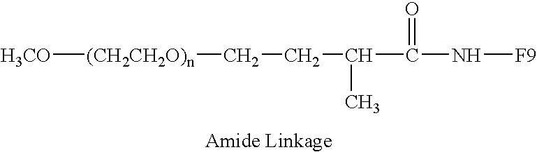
[H3CO][(CH2CH2O)n]CCC(C)C(=O)N[F9]
